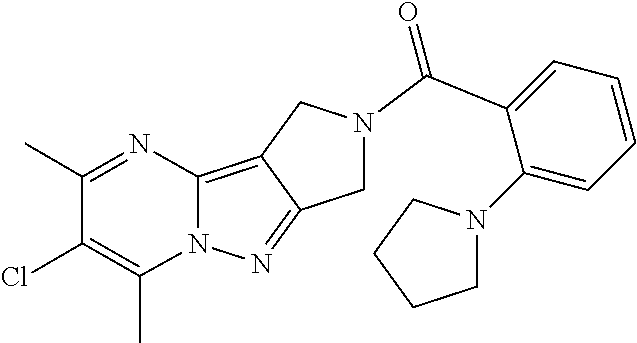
C12=C3C(=NN1C(C)=C(Cl)C(C)=N2)CN(C(C1=CC=CC=C1N1CCCC1)=O)C3
